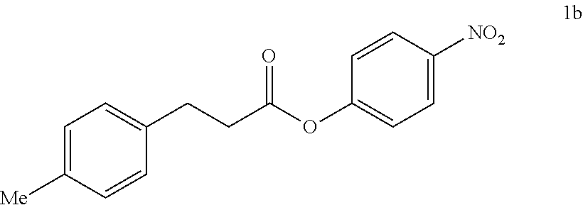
C1=C([Me])C=CC(CCC(OC2=CC=C([NO2])C=C2)=O)=C1
